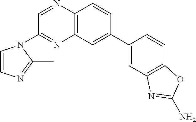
C1(N2C=CN=C2C)=NC2=C(N=C1)C=CC(C1=CC3=C(C=C1)OC(N)=N3)=C2
